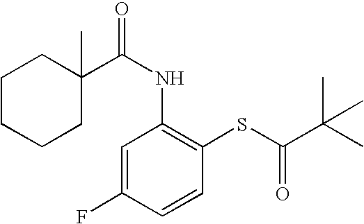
C1CCCC(C)(C(NC2=C(SC(=O)C(C)(C)C)C=CC(F)=C2)=O)C1
